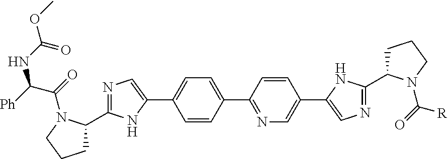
C1=CC(C2=NC=C(C3=CN=C(C4CCCN4C(=O)[R])N3)C=C2)=CC=C1C1=CN=C(C2CCCN2C(=O)C([Ph])NC(OC)=O)N1
